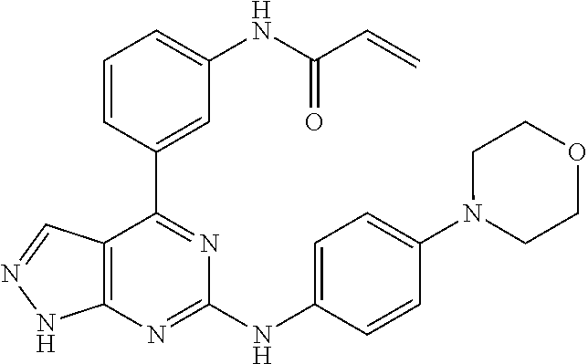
C1=CC(C2=NC(NC3=CC=C(N4CCOCC4)C=C3)=NC3=C2C=NN3)=CC(NC(C=C)=O)=C1
